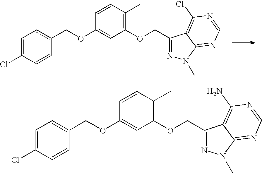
C1(Cl)=CC=C(COC2=CC(OCC3=NN(C)C4=NC=NC(Cl)=C34)=C(C)C=C2)C=C1.C1(Cl)=CC=C(COC2=CC(OCC3=NN(C)C4=NC=NC(N)=C34)=C(C)C=C2)C=C1
